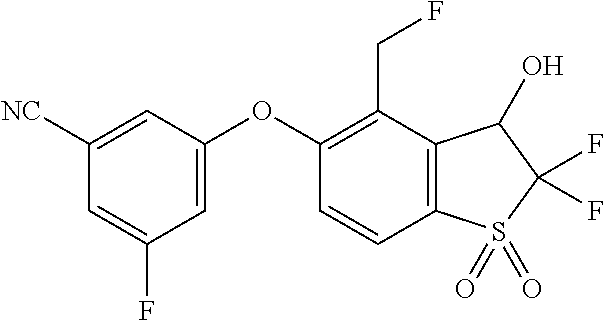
C1([NC])=CC(OC2=C(CF)C3=C(C=C2)S(=O)(=O)C(F)(F)C3O)=CC(F)=C1
